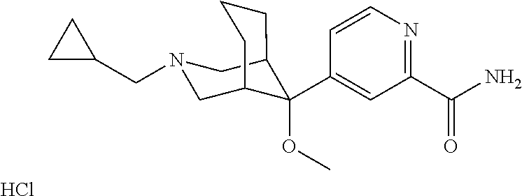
C1(C(N)=O)=NC=CC(C2(OC)C3CN(CC4CC4)CC2CCC3)=C1.Cl
